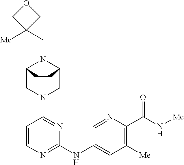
C12CN(C3=NC(NC4=CC([Me])=C(C(N[Me])=O)N=C4)=NC=C3)CC(N1CC1([Me])COC1)CC2
